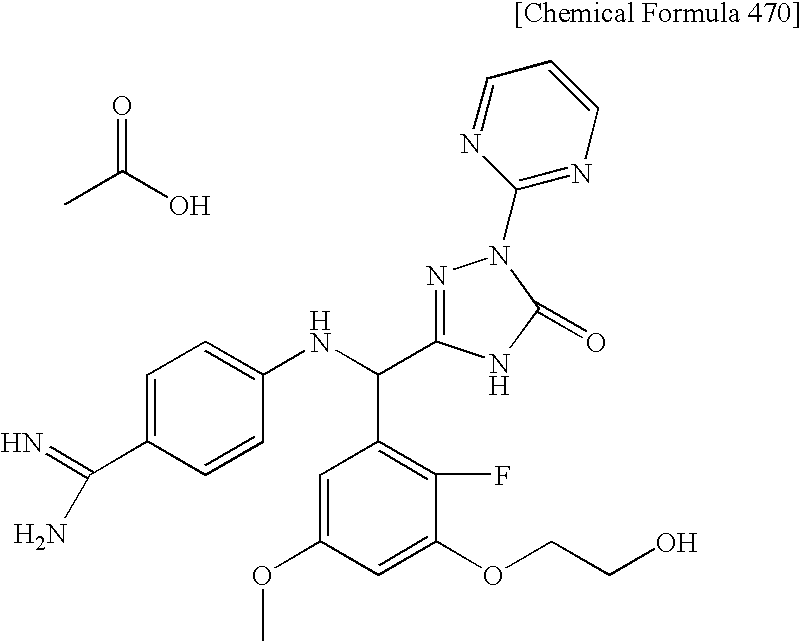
C1(C(=N)N)=CC=C(NC(C2=C(F)C(OCCO)=CC(OC)=C2)C2=NN(C3=NC=CC=N3)C(=O)N2)C=C1.CC(O)=O
